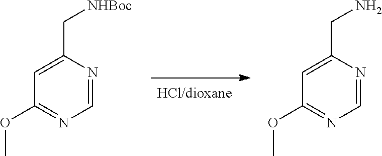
C1(OC)=NC=NC(CN)=C1.C1(OC)=NC=NC(C[NHBoc])=C1
